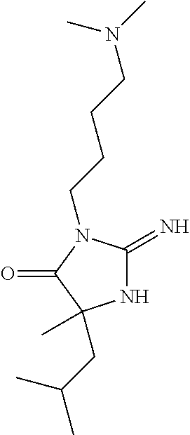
N1C(=N)N(CCCCN(C)C)C(=O)C1(C)CC(C)C
